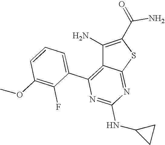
C1=CC=C(C2=C3C(=NC(NC4CC4)=N2)SC(C(=O)N)=C3N)C(F)=C1OC
